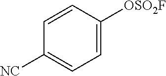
C1=CC([OSO2F])=CC=C1[NC]
